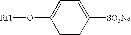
[Rf1]OC1=CC=C([SO3Na])C=C1
